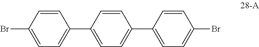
C1=CC(Br)=CC=C1C1=CC=C(C2=CC=C(Br)C=C2)C=C1
